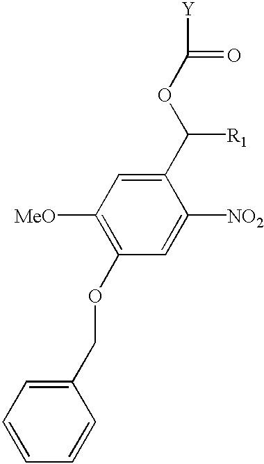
C1=CC=CC(COC2=C([MeO])C=C(C(OC([Y])=O)[R1])C([NO2])=C2)=C1
